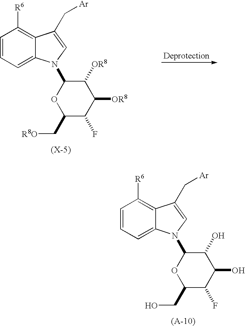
C1=CC=C2C(=C1[R6])C(C[Ar])=CN2C1OC(C[R8O])C(F)C([OR8])C1[OR8].C1=CC=C2C(=C1[R6])C(C[Ar])=CN2C1OC(CO)C(F)C(O)C1O
